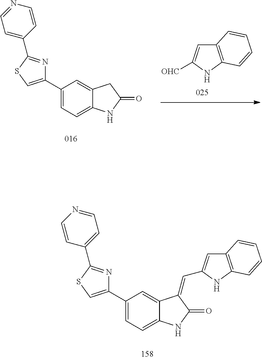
C1(C2=CC=C3C(=C2)C(=CC2=CC4=C(N2)C=CC=C4)C(=O)N3)=CSC(C2=CC=NC=C2)=N1.C12=C(NC([OHC])=C1)C=CC=C2.C1(C2=CC=C3C(=C2)CC(=O)N3)=CSC(C2=CC=NC=C2)=N1
